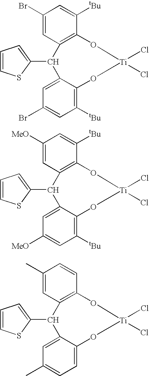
C1(C)=CC2=C(C=C1)O[Ti](Cl)(Cl)OC1=CC=C(C)C=C1C2C1=CC=CS1.C1(Br)=CC2=C(C([tBu])=C1)O[Ti](Cl)(Cl)OC1=C([tBu])C=C(Br)C=C1C2C1=CC=CS1.C1([MeO])=CC2=C(C([tBu])=C1)O[Ti](Cl)(Cl)OC1=C([tBu])C=C([MeO])C=C1C2C1=CC=CS1
